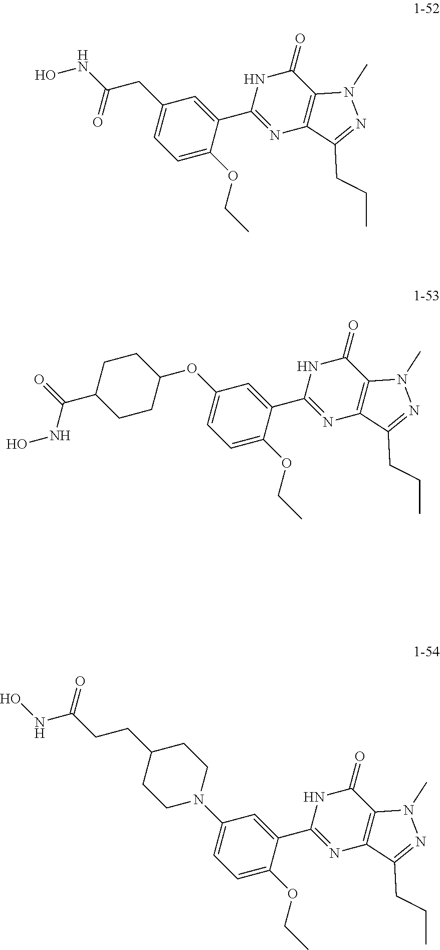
C(C1=CC=C(OCC)C(C2=NC3=C(C(=O)N2)N(C)N=C3CCC)=C1)C(NO)=O.O(C1=CC=C(OCC)C(C2=NC3=C(C(=O)N2)N(C)N=C3CCC)=C1)C1CCC(C(NO)=O)CC1.N1(C2=CC=C(OCC)C(C3=NC4=C(C(=O)N3)N(C)N=C4CCC)=C2)CCC(CCC(NO)=O)CC1
